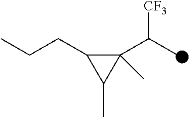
C(C1C(C(C)[CF3])(C)C1C)CC
